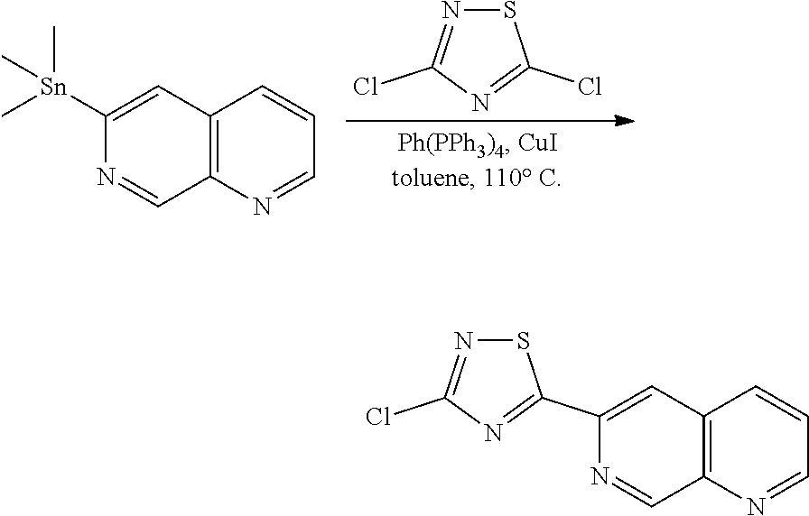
S1N=C(Cl)N=C1Cl.C1([Sn](C)(C)C)=CC2=C(C=N1)N=CC=C2.S1N=C(Cl)N=C1C1=CC2=C(C=N1)N=CC=C2
